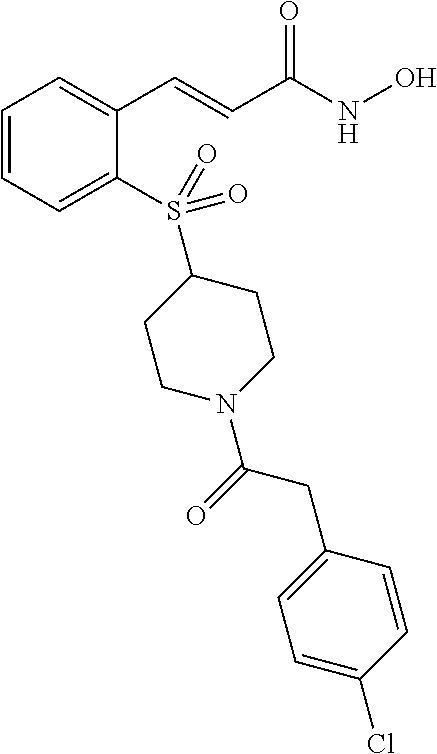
C1=CC=C(S(C2CCN(C(=O)CC3=CC=C(Cl)C=C3)CC2)(=O)=O)C(C=CC(NO)=O)=C1
